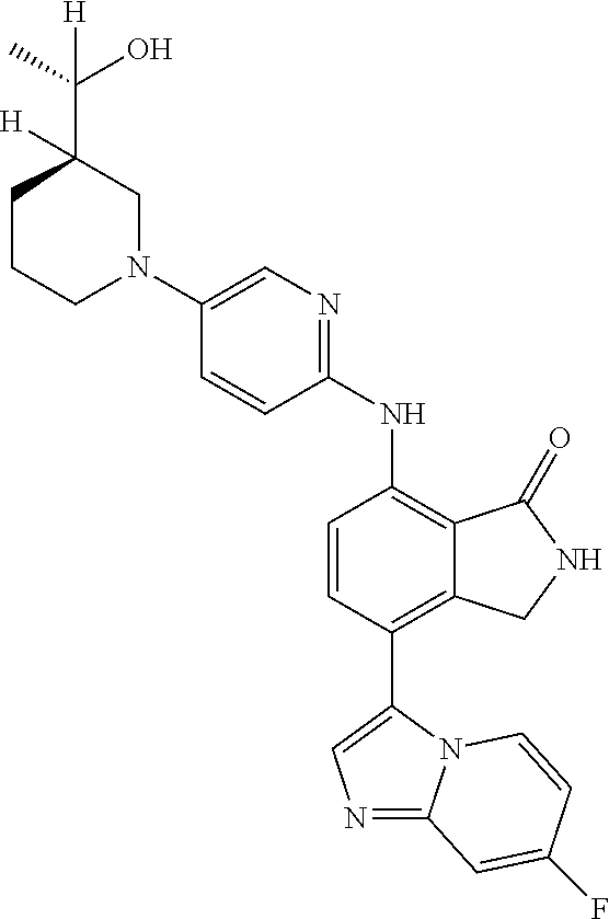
N1=C2N(C(C3=C4C(=C(NC5=NC=C(N6CC(C(C)(O)[H])([H])CCC6)C=C5)C=C3)C(=O)NC4)=C1)C=CC(F)=C2
